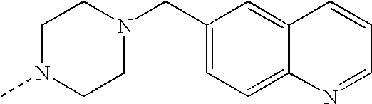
C1(CN2CCN(C)CC2)=CC=C2C(=C1)C=CC=N2
